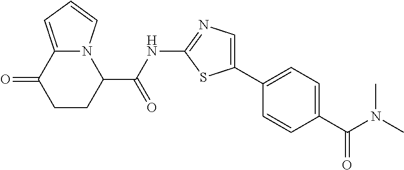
C1(C(N(C)C)=O)=CC=C(C2=CN=C(NC(C3N4C(=CC=C4)C(=O)CC3)=O)S2)C=C1
